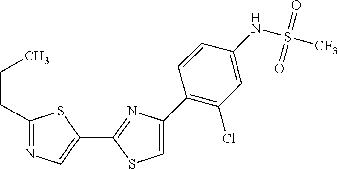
C1=C(C2=C(Cl)C=C(NS(=O)(=O)[CF3])C=C2)N=C(C2=CN=C(CCC)S2)S1
